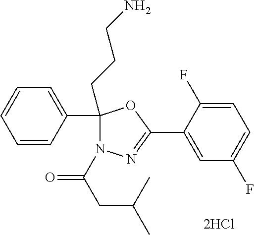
C1(CCCN)(C2=CC=CC=C2)N(C(CC(C)C)=O)N=C(C2=CC(F)=CC=C2F)O1
